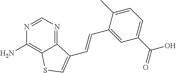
N1=CN=C2C(=C1N)SC=C2C=CC1=CC(C(=O)O)=CC=C1C
